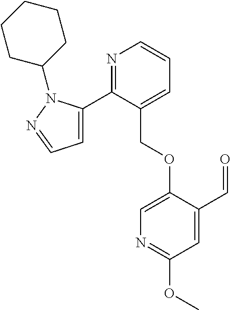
C1=C(C2=NC=CC=C2COC2=CN=C(OC)C=C2C=O)N(C2CCCCC2)N=C1
